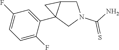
C1=C(F)C(C23C(CN(C(=S)N)C2)C3)=CC(F)=C1
